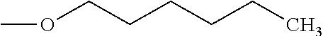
O(CCCCCC)C
